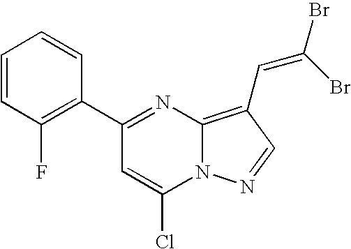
N12C(=C(C=C(Br)Br)C=N1)N=C(C1=C(F)C=CC=C1)C=C2Cl
